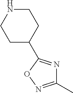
C1NCCC(C2=NC(C)=NO2)C1
